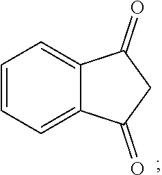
C1=CC=C2C(=C1)C(=O)CC2=O
